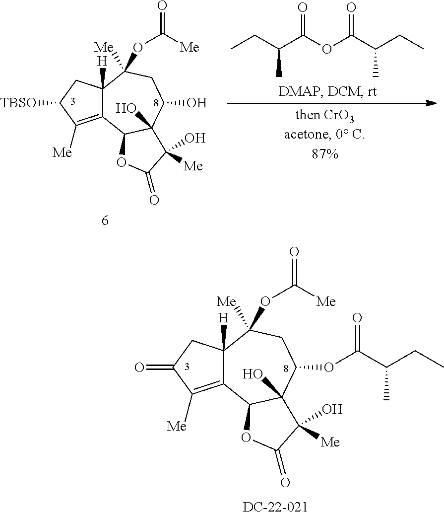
C12=C([Me])C(=O)CC1([H])C([Me])(OC(=O)[Me])CC(OC(C(CC)C)=O)C1(O)C2OC(=O)C1(O)[Me].C12=C([Me])C([TBSO])CC1([H])C([Me])(OC(=O)[Me])CC(O)C1(O)C2OC(=O)C1(O)[Me].CCC(C(OC(C(CC)C)=O)=O)C
